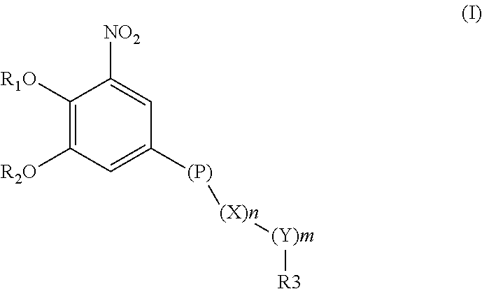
C1([R1O])=C([R2O])C=C([(P)][(X)n][(Y)m][R3])C=C1[NO2]
